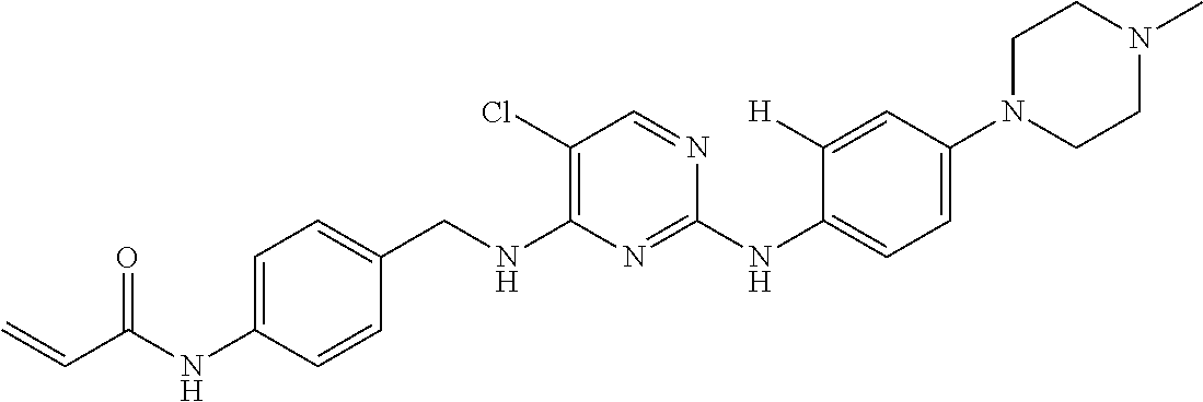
C1=C(NC(C=C)=O)C=CC(CNC2=C(Cl)C=NC(NC3=CC=C(N4CCN(C)CC4)C=C3[H])=N2)=C1
